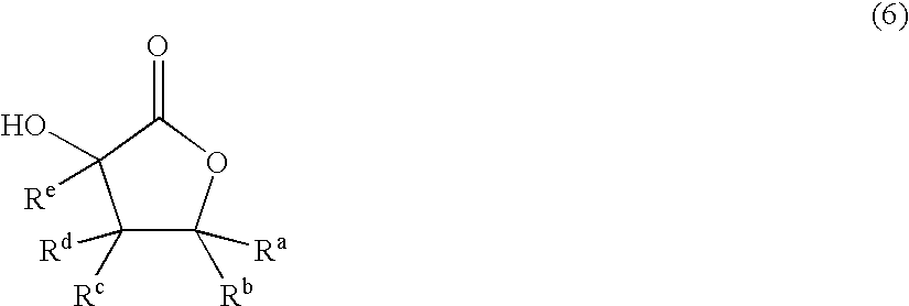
C1([Rc])([Rd])C([Rb])([Ra])OC(=O)C1(O)[Re]
